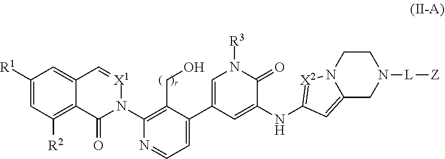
C12=C([R2])C=C([R1])C=C1C=[X1]N(C1=C(CO)C(C3=CN([R3])C(=O)C(NC4=[X2]N5C(=C4)CN([L][Z])CC5)=C3)=CC=N1)C2=O
